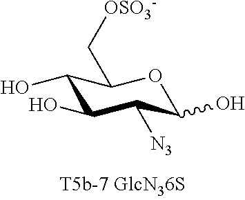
C1(O)C(O)C([N3])C(O)OC1C[OSO3-]
